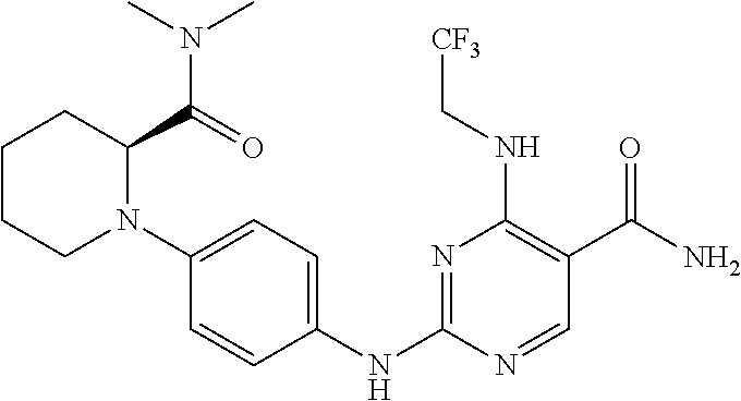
N1=C(NC2=CC=C(N3C(C(=O)N(C)C)CCCC3)C=C2)N=CC(C(N)=O)=C1NC[CF3]
